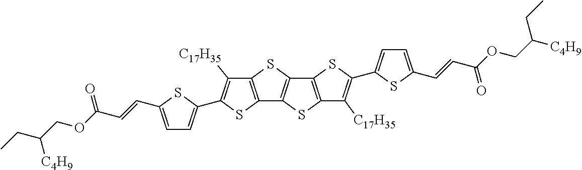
C12=C(SC3=C1SC1=C3SC(C3=CC=C(C=CC(OCC([C4H9])CC)=O)S3)=C1[C17H35])C([C17H35])=C(C1=CC=C(C=CC(OCC(CC)[C4H9])=O)S1)S2
